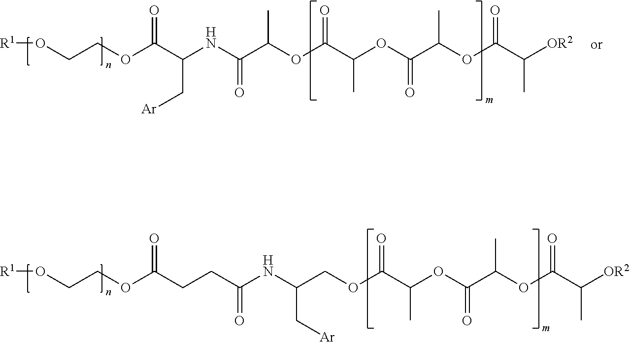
C(C(OC(C(OC(C([OR2])C)=O)C)=O)C)(OC(C(NC(C[Ar])C(OCCO[R1])=O)=O)C)=O.C(C(OC(C(OC(C([OR2])C)=O)C)=O)C)(OCC(NC(=O)CCC(OCCO[R1])=O)C[Ar])=O
